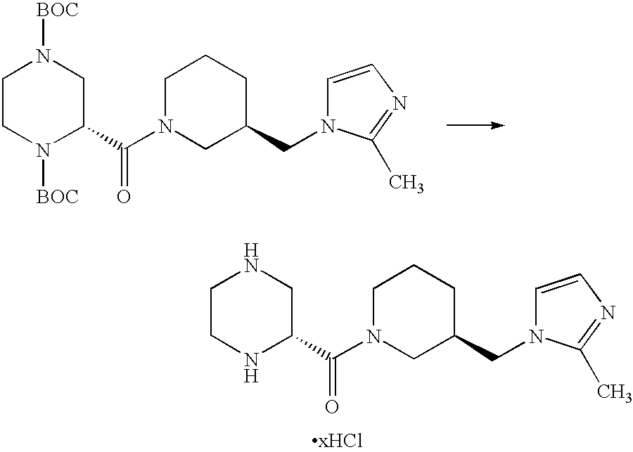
C1CN([BOC])C(C(N2CC(CN3C=CN=C3C)CCC2)=O)CN1[BOC].C1CNC(C(N2CC(CN3C=CN=C3C)CCC2)=O)CN1
